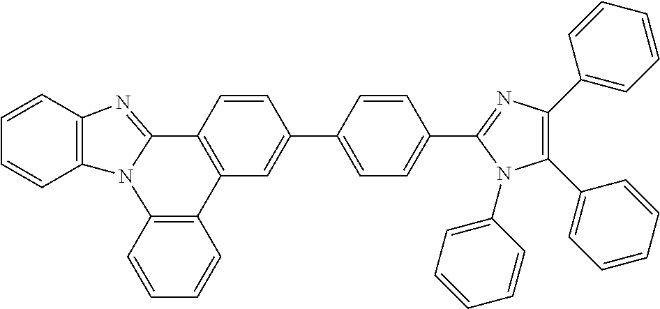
C1=CC2=C(C=C1)N1C(=NC3=C1C=CC=C3)C1=C2C=C(C2=CC=C(C3=NC(C4=CC=CC=C4)=C(C4=CC=CC=C4)N3C3=CC=CC=C3)C=C2)C=C1
